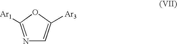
O1C([Ar1])=NC=C1[Ar3]
